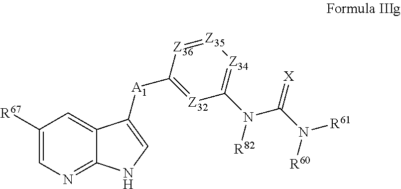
C1([R67])=CN=C2C(=C1)C([A1]C1=[Z32]C(N(C(N([R60])[R61])=[X])[R82])=[Z34][Z35]=[Z36]1)=CN2
